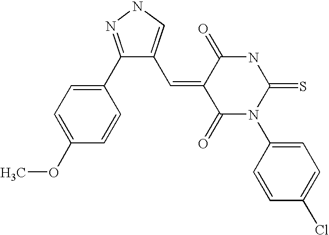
C(=C1C(=O)N(C2=CC=C(Cl)C=C2)C(=S)NC1=O)C1=CNN=C1C1=CC=C(OC)C=C1
